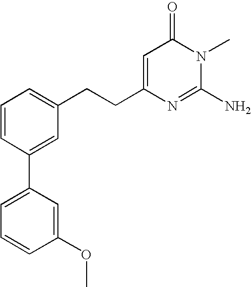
C1=CC(C2=CC=CC(OC)=C2)=CC(CCC2=CC(=O)N(C)C(N)=N2)=C1
